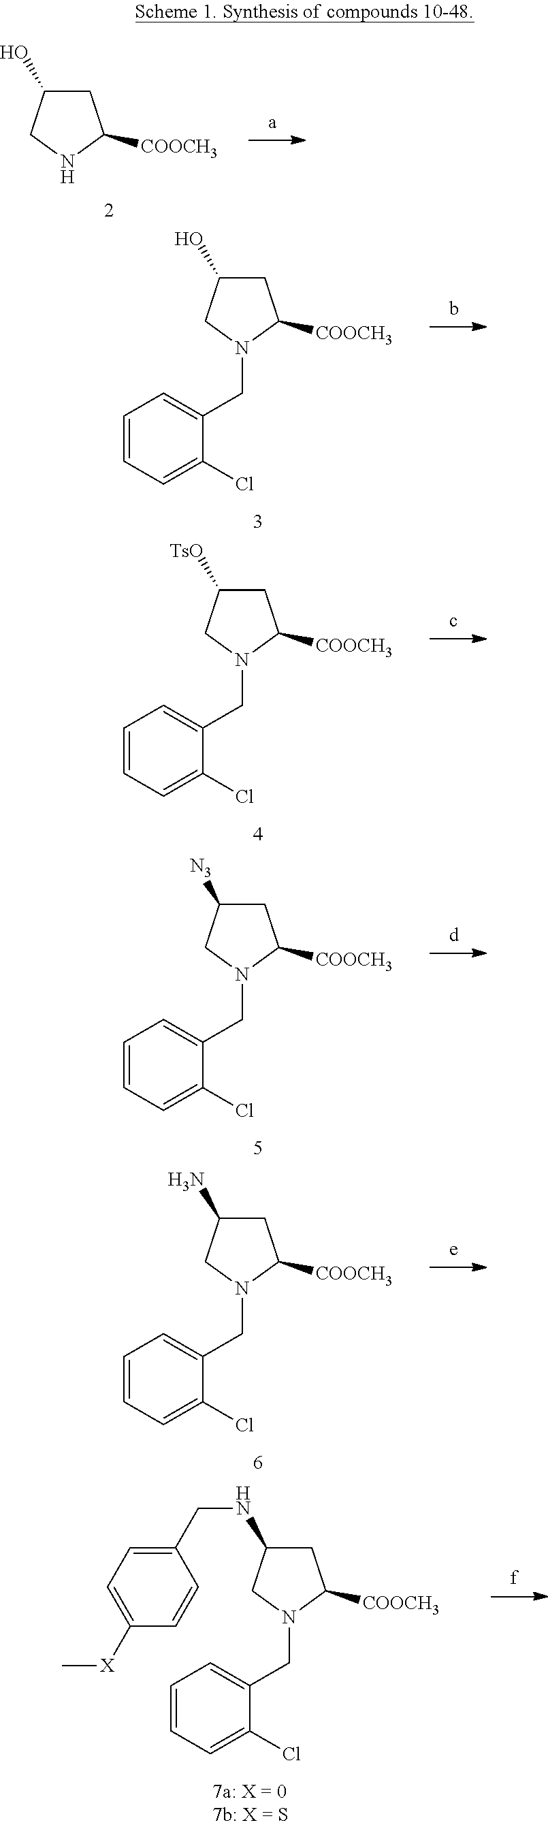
C1C(O)CNC1[COOCH3].C1C(O)CN(CC2=CC=CC=C2Cl)C1[COOCH3].C1C([TsO])CN(CC2=CC=CC=C2Cl)C1[COOCH3].C1C([N3])CN(CC2=CC=CC=C2Cl)C1[COOCH3].C1C(N)CN(CC2=CC=CC=C2Cl)C1[COOCH3].C1C(NCC2=CC=C([X]C)C=C2)CN(CC2=CC=CC=C2Cl)C1[COOCH3]
